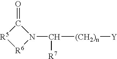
C([(CH2)n][Y])(N1C(=O)[R5][R6]1)[R7]
